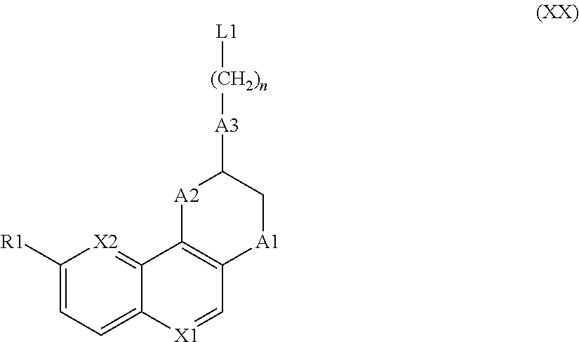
C1([R1])=CC=C2C(=[X2]1)C1=C(C=[X1]2)[A1]CC([A3][(CH2)n][L1])[A2]1
